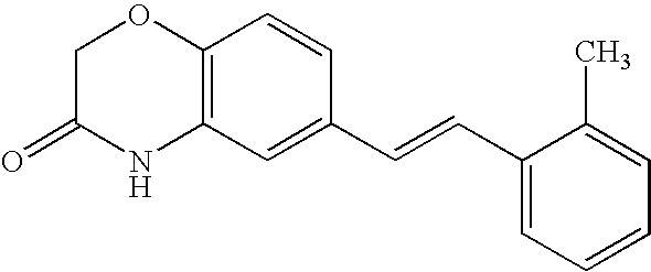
C12=C(C=C(C=CC3=CC=CC=C3C)C=C1)NC(=O)CO2
